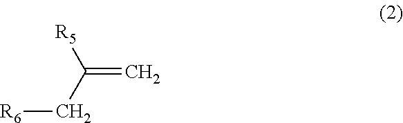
[R5]C(C[R6])=C
